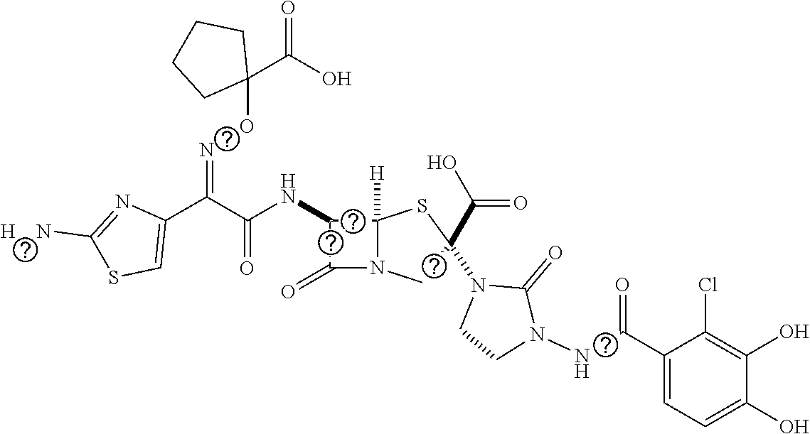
C(=O)(NC1C(=O)N2C1([H])SC(C(O)=O)(N1CCN(NC(C3=CC=C(O)C(O)=C3Cl)=O)C1=O)C2)C(C1=CSC([H    N])=N1)=NOC1(C(O)=O)CCCC1
